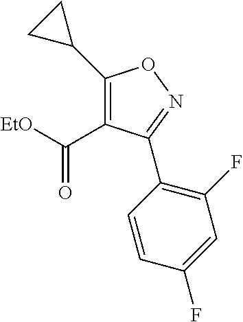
C1(F)=C(C2=NOC(C3CC3)=C2C([EtO])=O)C=CC(F)=C1
